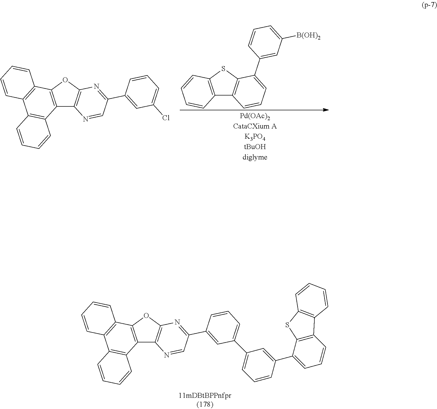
C12=C(OC3=C1N=CC(C1=CC(C4=CC=CC(C5=CC=CC6=C5SC5=C6C=CC=C5)=C4)=CC=C1)=N3)C1=C(C3=C2C=CC=C3)C=CC=C1.C12=C(SC3=C1C=CC=C3C1=CC([B(OH)2])=CC=C1)C=CC=C2.C12=C(OC3=C1N=CC(C1=CC(Cl)=CC=C1)=N3)C1=C(C3=C2C=CC=C3)C=CC=C1
